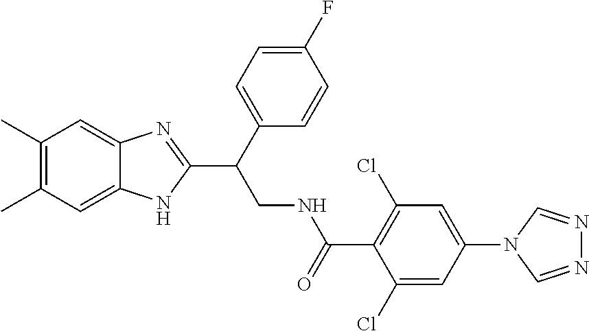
C1(C)=C(C)C=C2C(=C1)NC(C(CNC(C1=C(Cl)C=C(N3C=NN=C3)C=C1Cl)=O)C1=CC=C(F)C=C1)=N2
